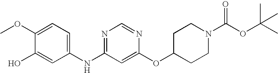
C1(OC)=CC=C(NC2=NC=NC(OC3CCN(C(OC(C)(C)C)=O)CC3)=C2)C=C1O
